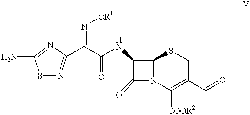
NC1=NC(C(C(=O)NC2C(=O)N3C2SCC(C=O)=C3[COOR2])=N[OR1])=NS1
